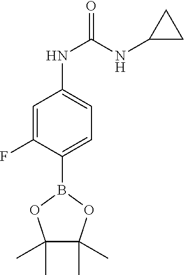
C1(B2OC(C)(C)C(C)(C)O2)=CC=C(NC(=O)NC2CC2)C=C1F
